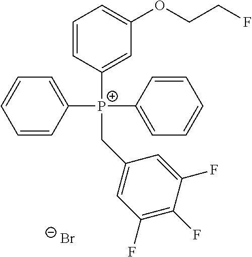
C1([P+](C2=CC=CC=C2)(C2=CC=CC=C2)CC2=CC(F)=C(F)C(F)=C2)=CC(OCCF)=CC=C1.[Br-]
